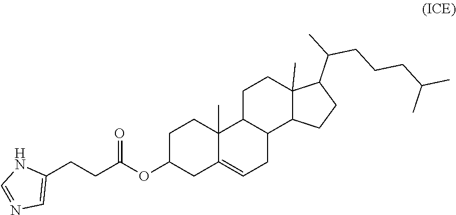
C1C(OC(CCC2=CN=CN2)=O)CC2=CCC3C(C2(C)C1)CCC1(C)C3CCC1C(CCCC(C)C)C
